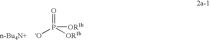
[n-Bu4N+].[-O]P([OR1b])([OR1b])=O
